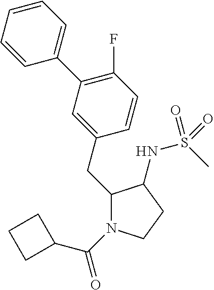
C1(CC2=CC(C3=CC=CC=C3)=C(F)C=C2)N(C(=O)C2CCC2)CCC1NS(C)(=O)=O
